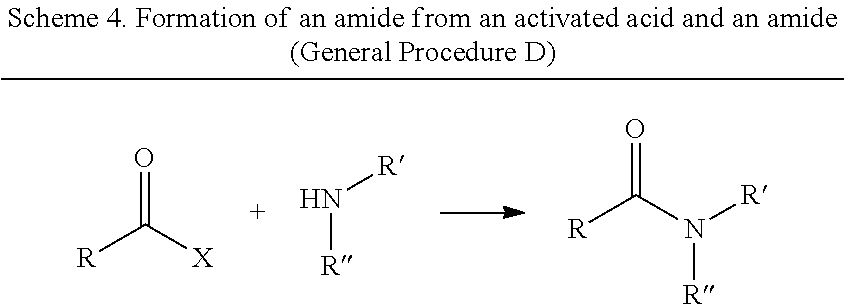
C(N([R])[R])([R])=O.N([R])[R].C(=O)([X])[R]
